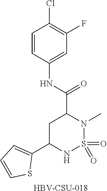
O=S1(=O)N(C)C(C(NC2=CC(F)=C(Cl)C=C2)=O)CC(C2=CC=CS2)N1.[HBV-CSU-018]
